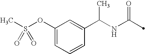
C1(C(NC(=O)C)C)=CC(OS(C)(=O)=O)=CC=C1
